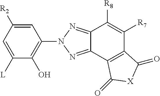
C1([R7])=C([R8])C2=NN(C3=C(O)C([L])=CC([R2])=C3)N=C2C2=C1C(=O)[X]C2=O
